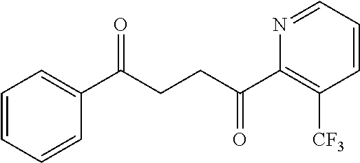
C1(C(CCC(C2=C([CF3])C=CC=N2)=O)=O)=CC=CC=C1
